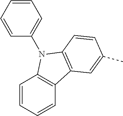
C1=CC=CC2=C1N(C1=CC=CC=C1)C1=C2C=C(C)C=C1
